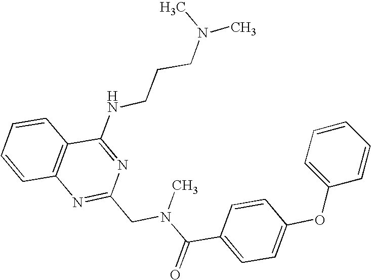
C1=CC2=C(C=C1)C(NCCCN(C)C)=NC(CN(C(C1=CC=C(OC3=CC=CC=C3)C=C1)=O)C)=N2
